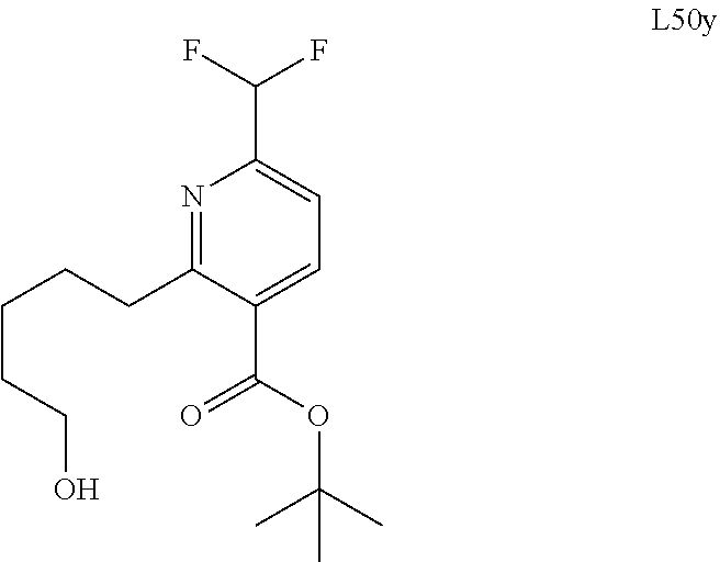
C(CCO)CCC1=NC(C(F)F)=CC=C1C(=O)OC(C)(C)C
